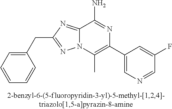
C12=NC(CC3=CC=CC=C3)=NN1C(C)=C(C1=CN=CC(F)=C1)N=C2N
